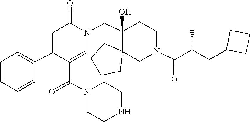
C1CNCCN1C(C1=CN(CC2(O)C3(CCCC3)CN(C(=O)C(CC3CCC3)C)CC2)C(=O)C=C1C1=CC=CC=C1)=O
